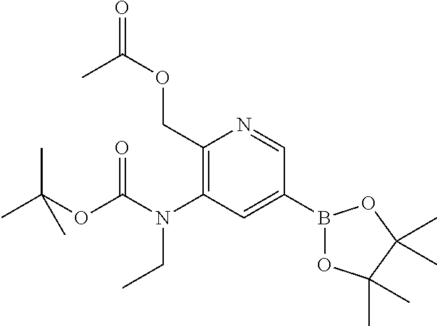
CC(OC(N(C1=C(COC(=O)C)N=CC(B2OC(C)(C)C(C)(C)O2)=C1)CC)=O)(C)C
